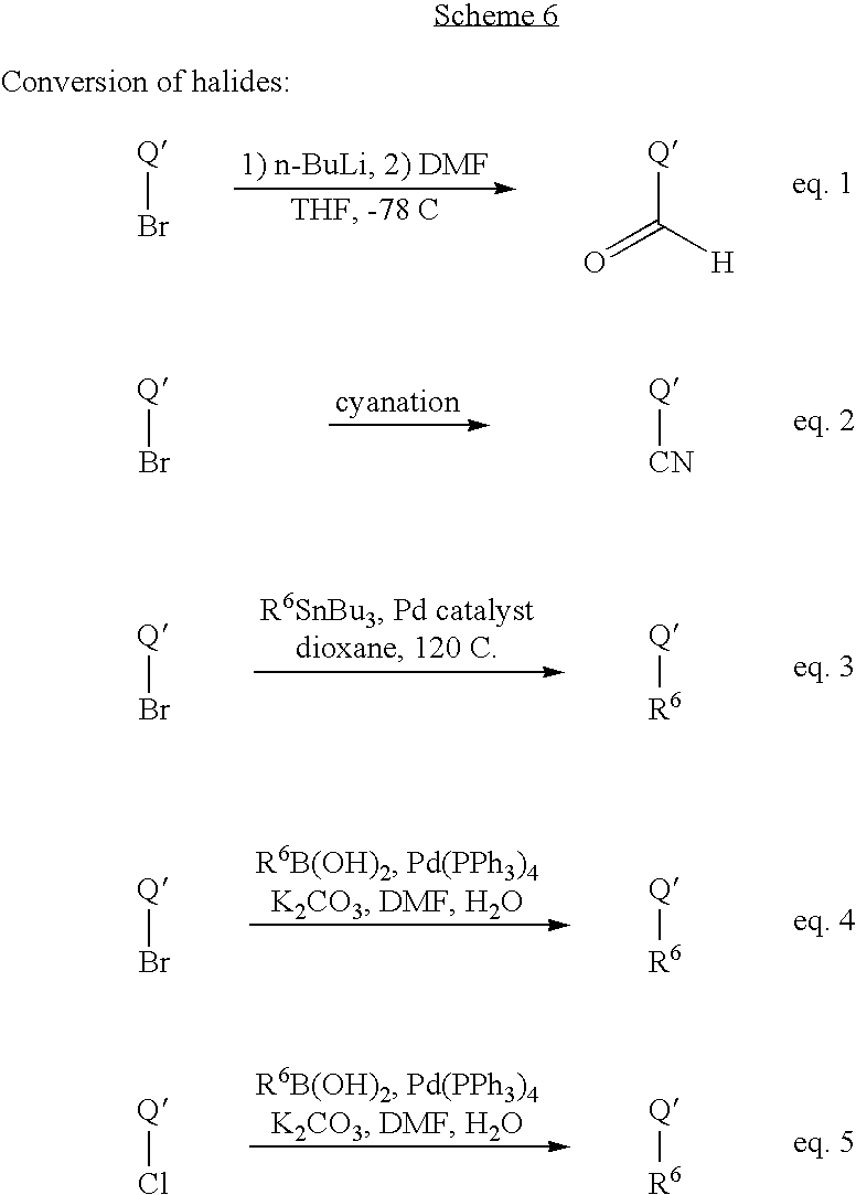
[Q]Br.[Q]C([H])=O.[Q]Br.[Q][CN].[Q]Br.[Q][R6].[Q]Br.[Q][R6].[Q]Cl.[Q][R6]
